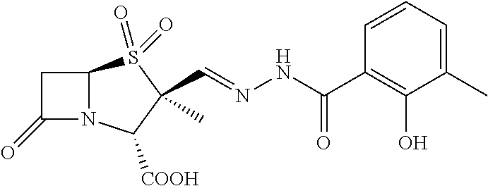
C1(=O)N2C(C1)S(=O)(=O)C(C=NNC(=O)C1=C(O)C(C)=CC=C1)(C)C2[COOH]
